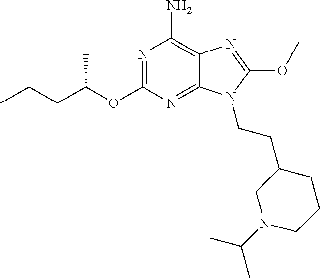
N1=C(OC(CCC)C)N=C2C(=C1N)N=C(OC)N2CCC1CN(C(C)C)CCC1
